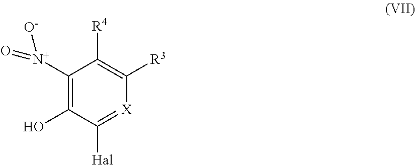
C1([N+](=O)[O-])=C(O)C([Hal])=[X]C([R3])=C1[R4]
